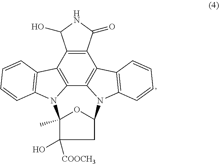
C12=C(C3=C4C5=C1C1=C(N5C5CC(O)([COOCH3])C(C)(N4C4=C3C=CC=C4)O5)C=CC=C1)C(O)NC2=O
